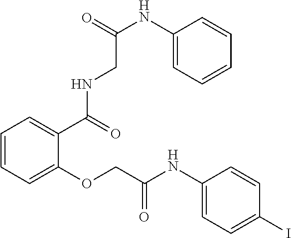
C1=CC=C(OCC(NC2=CC=C(I)C=C2)=O)C(C(NCC(NC2=CC=CC=C2)=O)=O)=C1
